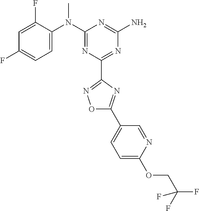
C1=C(F)C(N(C2=NC(C3=NOC(C4=CC=C(OCC(F)(F)F)N=C4)=N3)=NC(N)=N2)C)=CC=C1F
